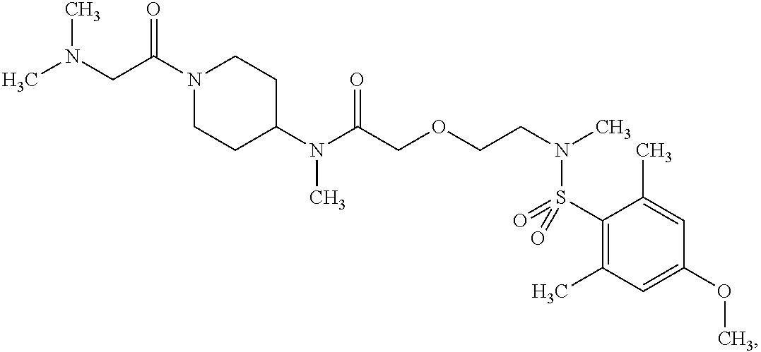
CN(CC(N1CCC(N(C(COCCN(C)S(=O)(C2=C(C)C=C(OC)C=C2C)=O)=O)C)CC1)=O)C
